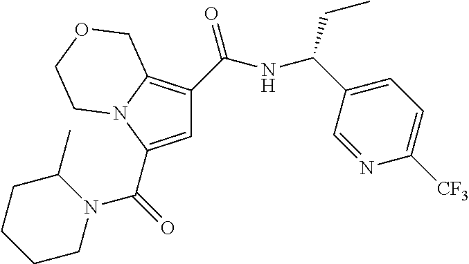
C1=C(C(N2C(C)CCCC2)=O)N2C(=C1C(=O)NC(C1=CC=C([CF3])N=C1)CC)COCC2
